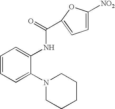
C1=C([NO2])OC(C(NC2=CC=CC=C2N2CCCCC2)=O)=C1
